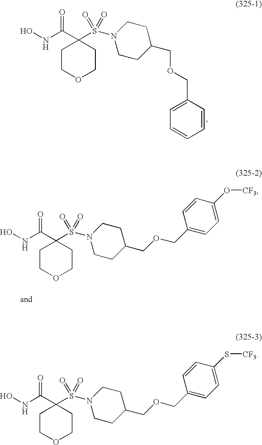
C1(C(NO)=O)(S(N2CCC(COCC3=CC=CC=C3)CC2)(=O)=O)CCOCC1.C1(C(NO)=O)(S(N2CCC(COCC3=CC=C(O[CF3])C=C3)CC2)(=O)=O)CCOCC1.C1(C(NO)=O)(S(N2CCC(COCC3=CC=C(S[CF3])C=C3)CC2)(=O)=O)CCOCC1
